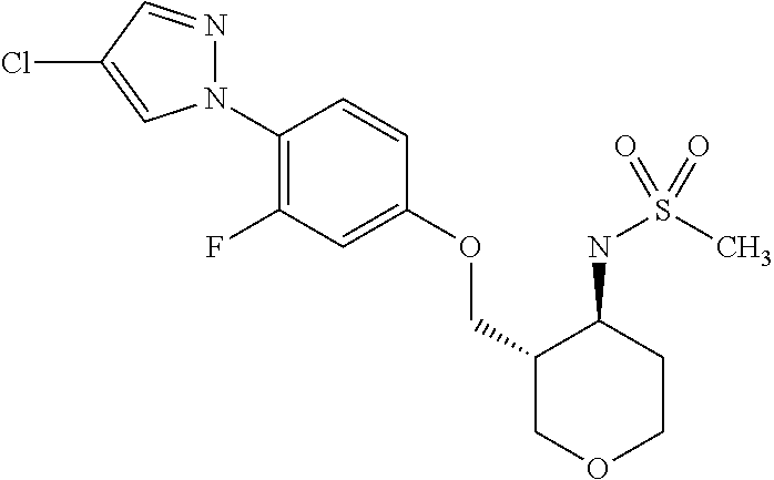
N1(C2=C(F)C=C(OCC3COCCC3NS(C)(=O)=O)C=C2)N=CC(Cl)=C1
